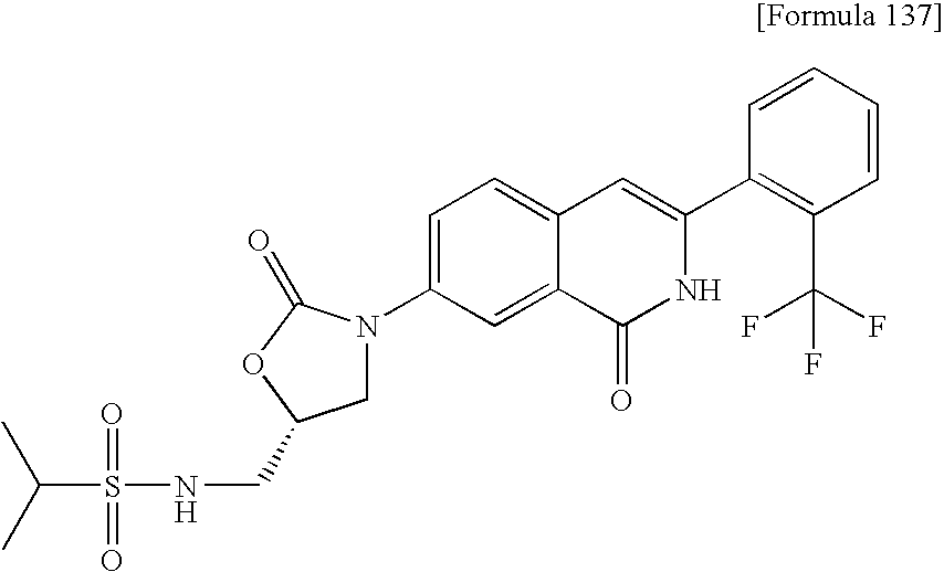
C1N(C2=CC=C3C(=C2)C(=O)NC(C2=C(C(F)(F)F)C=CC=C2)=C3)C(=O)OC1CNS(=O)(=O)C(C)C
